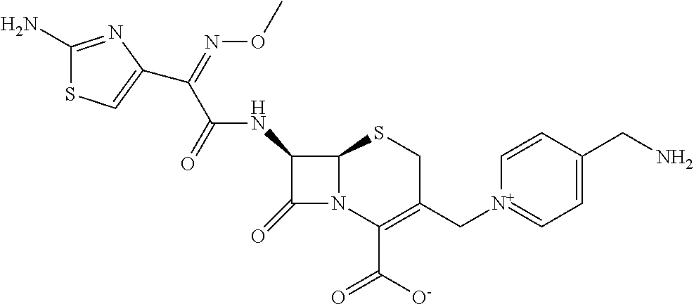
C(NC1C(=O)N2C1SCC(C[N+]1=CC=C(CN)C=C1)=C2C([O-])=O)(C(=NOC)C1=CSC(N)=N1)=O
